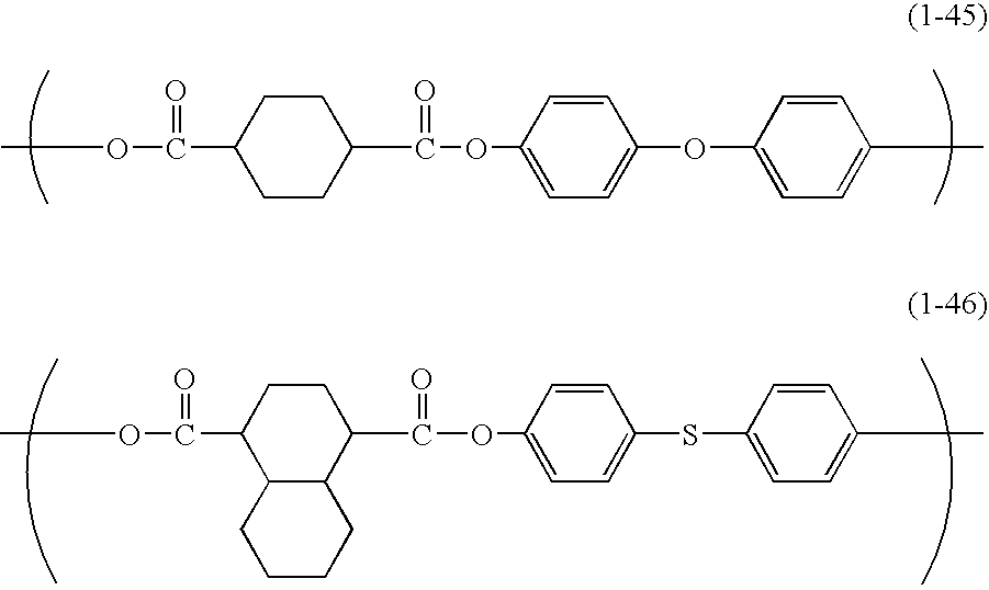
C(OC1=CC=C(OC2=CC=C(C)C=C2)C=C1)(=O)C1CCC(C(OC)=O)CC1.C(OC1=CC=C(SC2=CC=C(C)C=C2)C=C1)(=O)C1CCC(C(OC)=O)C2CCCCC12
